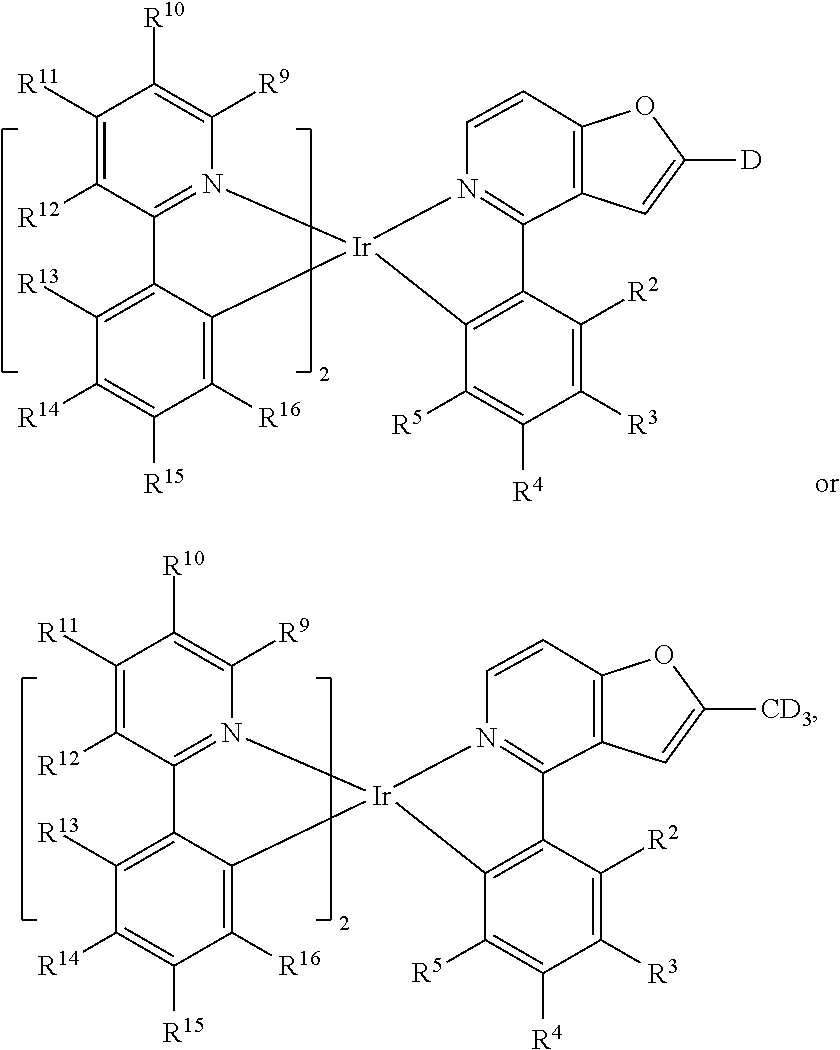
C1([R11])=C([R12])C2=N(C([R9])=C1[R10])[Ir]1(C3=C([R16])C([R15])=C([R14])C([R13])=C23)N2=C(C3=C(C=C2)OC([CD3])=C3)C2=C1C([R5])=C([R4])C([R3])=C2[R2].C1([R11])=C([R12])C2=N(C([R9])=C1[R10])[Ir]1(C3=C([R16])C([R15])=C([R14])C([R13])=C23)N2=C(C3=C(C=C2)OC([D])=C3)C2=C1C([R5])=C([R4])C([R3])=C2[R2]
